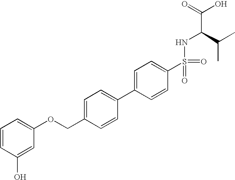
C1=CC(O)=CC(OCC2=CC=C(C3=CC=C(S(NC(C(C)C)C(=O)O)(=O)=O)C=C3)C=C2)=C1
